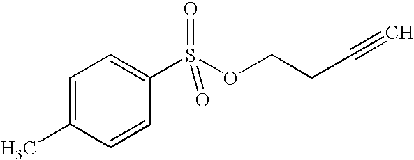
S(OCCC#C)(=O)(C1=CC=C(C)C=C1)=O
